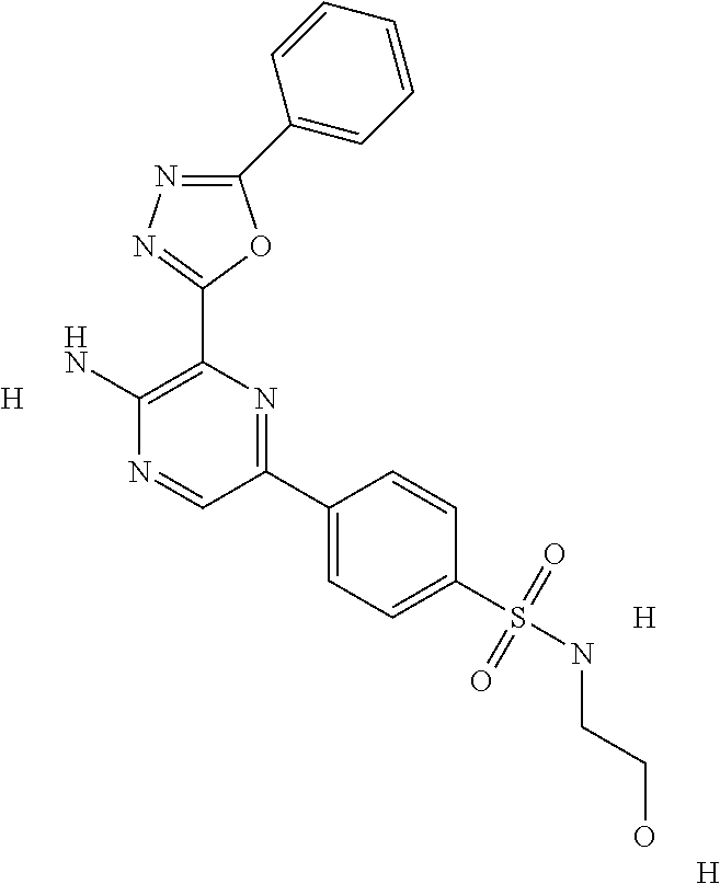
C1(C2=CC=CC=C2)=NN=C(C2=C(N)N=CC(C3=CC=C(S(NCCO)(=O)=O)C=C3)=N2)O1.[H].[H].[H]
